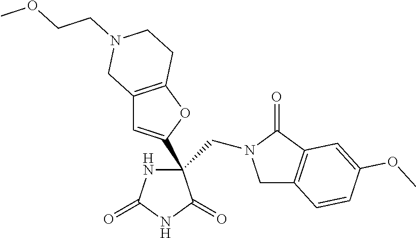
C1C2=C(C(=O)N1CC1(C3=CC4=C(O3)CCN(CCOC)C4)NC(=O)NC1=O)C=C(OC)C=C2
